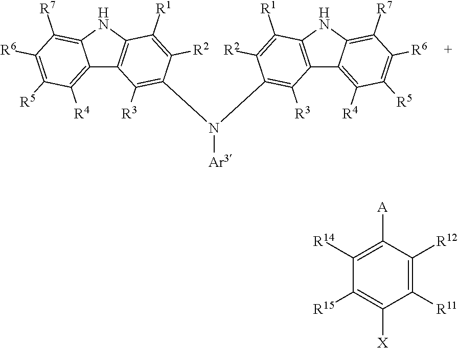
C12=C([R4])C([R5])=C([R6])C([R7])=C1NC1=C2C([R3])=C(N(C2=C([R3])C3=C(NC4=C([R7])C([R6])=C([R5])C([R4])=C34)C([R1])=C2[R2])[Ar3])C([R2])=C1[R1].C1([R11])=C([R12])C([A])=C([R14])C([R15])=C1[X]
